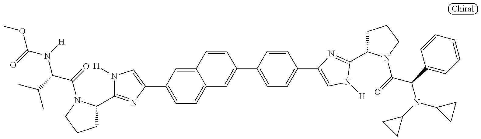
COC(=O)N([H])C(C(C)C)C(=O)N1C(C2=NC(C3=CC=C4C(=C3)C=CC(C3=CC=C(C5=CN([H])C(C6CCCN6C(=O)C(C6=CC=CC=C6)N(C6CC6)C6CC6)=N5)C=C3)=C4)=CN2[H])CCC1
